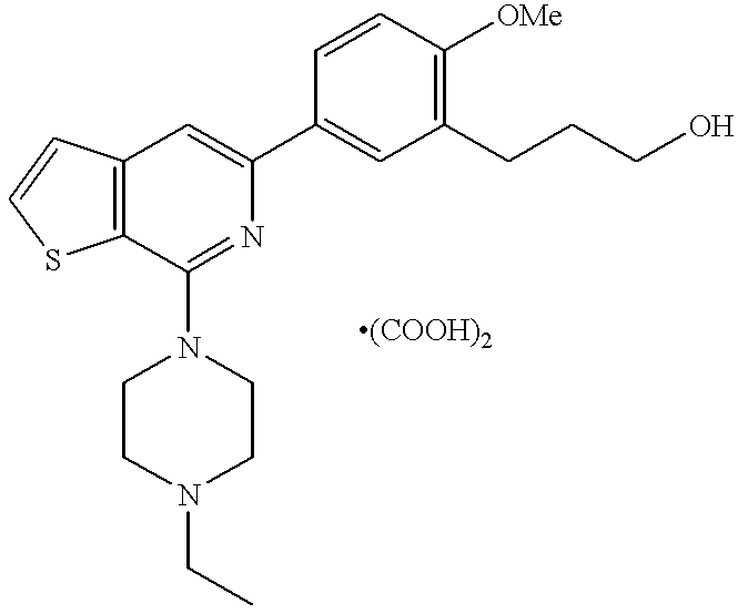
C12=C(C(N3CCN(CC)CC3)=NC(C3=CC(CCCO)=C([OMe])C=C3)=C1)SC=C2
